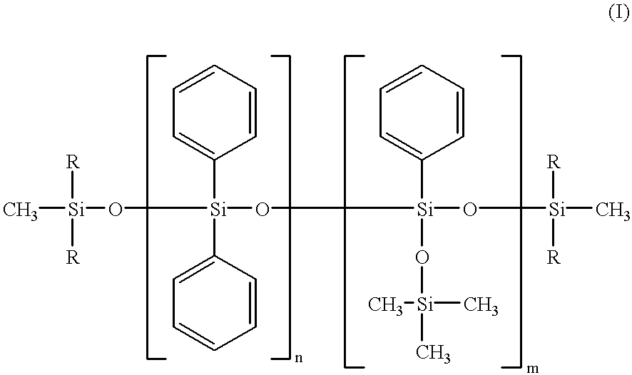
C[Si]([R])([R])O[Si](C1=CC=CC=C1)(C1=CC=CC=C1)O[Si](C1=CC=CC=C1)(O[Si](C)(C)C)O[Si]([R])([R])C
